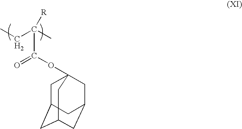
O(C(C([R])(C)CC)=O)C12CC3CC(CC(C1)C3)C2
